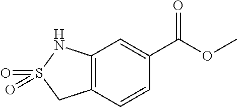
C12=C(C=CC(C(OC)=O)=C1)CS(=O)(=O)N2
